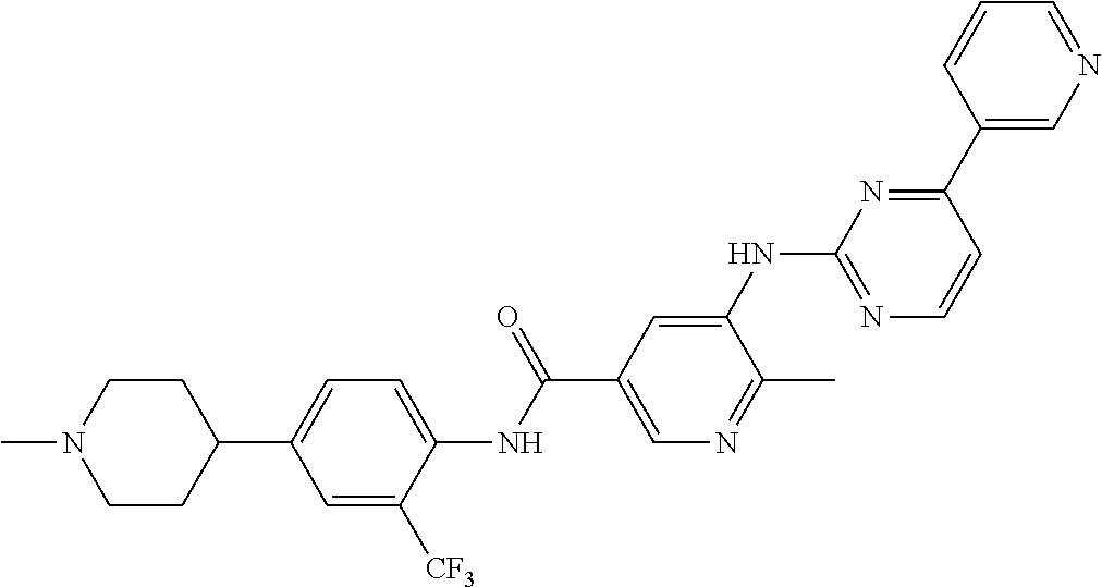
C1(C2=CC=C(NC(C3=CN=C(C)C(NC4=NC=CC(C5=CN=CC=C5)=N4)=C3)=O)C([CF3])=C2)CCN(C)CC1
